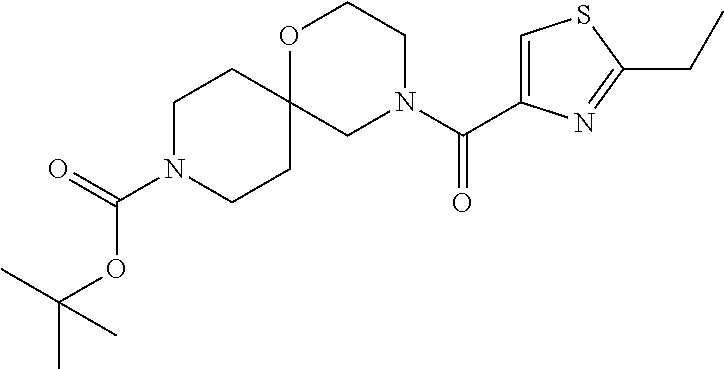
C(C1=NC(C(N2CCOC3(C2)CCN(C(=O)OC(C)(C)C)CC3)=O)=CS1)C
